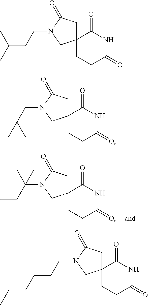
C1CC(=O)NC(=O)C12CC(=O)N(C(CC)(C)C)C2.C1CC(=O)NC(=O)C12CC(=O)N(CCC(C)C)C2.C1CC(=O)NC(=O)C12CC(=O)N(CC(C)(C)C)C2.C1CC(=O)NC(=O)C12CC(=O)N(CCCCCC)C2
